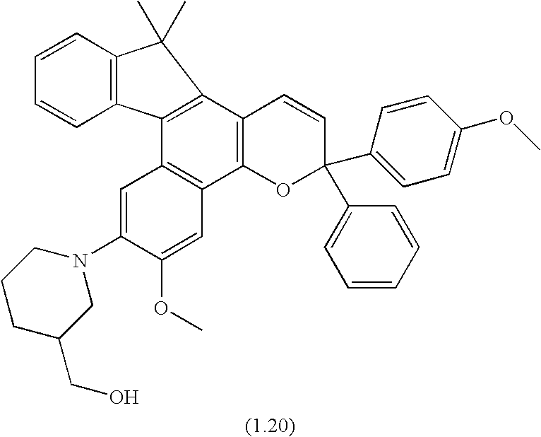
C12=C(C3=C(C4=C1C1=C(C=CC=C1)C4(C)C)C=CC(C1=CC=C(OC)C=C1)(C1=CC=CC=C1)O3)C=C(OC)C(N1CCCC(CO)C1)=C2
